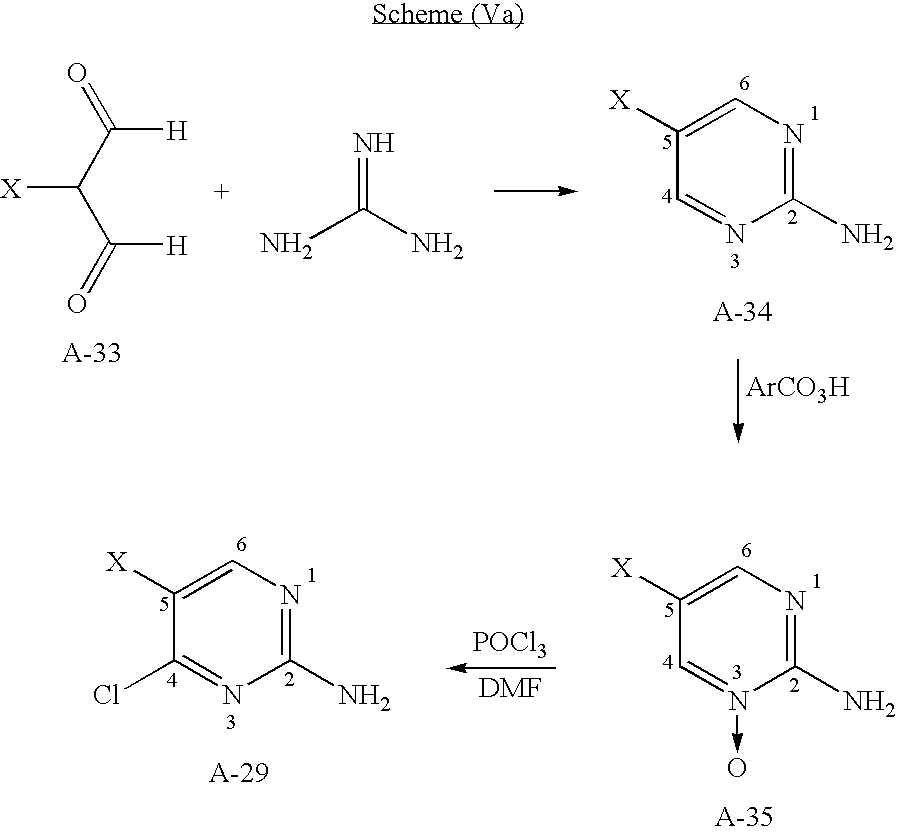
C([H])(=O)C(C(=O)[H])[X].C1(N)=NC=C([X])C=N1.[ArCO3H].NC(N)=N.C1(N)=NC=C([X])C=N1->O.[POCl3].C1(N)=NC=C([X])C(Cl)=N1
